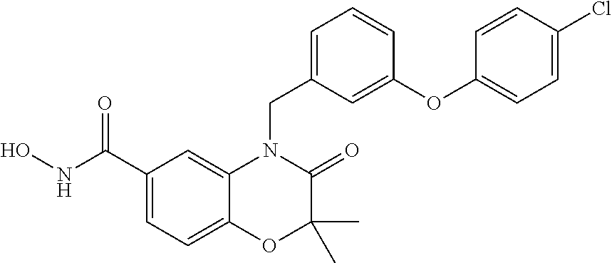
C1(C(NO)=O)=CC=C2C(=C1)N(CC1=CC=CC(OC3=CC=C(Cl)C=C3)=C1)C(=O)C(C)(C)O2
